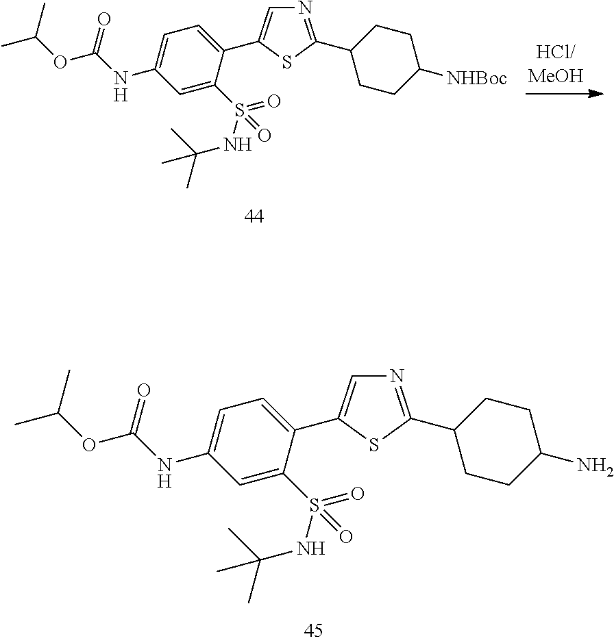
N1=C(C2CCC([NHBoc])CC2)SC(C2=CC=C(NC(OC(C)C)=O)C=C2S(NC(C)(C)C)(=O)=O)=C1.N1=C(C2CCC(N)CC2)SC(C2=CC=C(NC(OC(C)C)=O)C=C2S(NC(C)(C)C)(=O)=O)=C1
